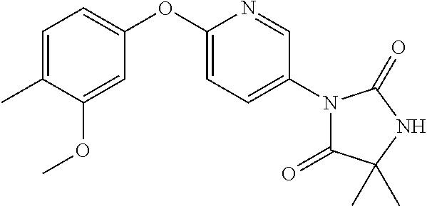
C1=C(OC2=CC=C(C)C(OC)=C2)N=CC(N2C(=O)C(C)(C)NC2=O)=C1
